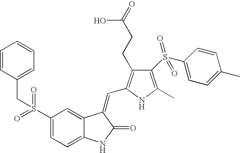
C1(S(=O)(=O)CC2=CC=CC=C2)=CC=C2C(=C1)C(=CC1=C(CCC(=O)O)C(S(C3=CC=C(C)C=C3)(=O)=O)=C(C)N1)C(=O)N2
